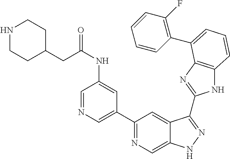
C1(C2=NC=C3C(=C2)C(C2=NC4=C(N2)C=CC=C4C2=C(F)C=CC=C2)=NN3)=CN=CC(NC(CC2CCNCC2)=O)=C1
